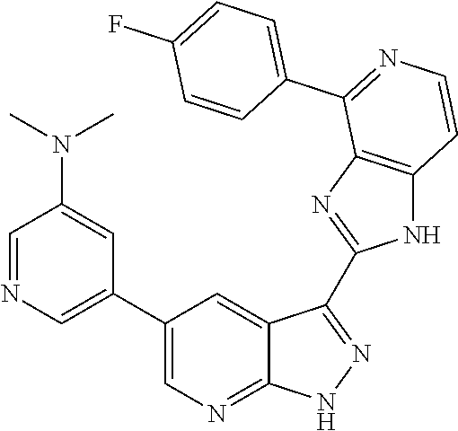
C1=NC=C(C2=CN=C3C(=C2)C(C2=NC4=C(N2)C=CN=C4C2=CC=C(F)C=C2)=NN3)C=C1N(C)C
